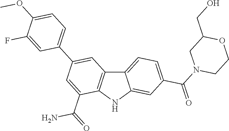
C12=CC=C(C(N3CCOC(CO)C3)=O)C=C1NC1=C2C=C(C2=CC=C(OC)C(F)=C2)C=C1C(=O)N
